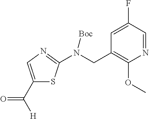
C1(C([H])=O)=CN=C(N(CC2=C(OC)N=CC(F)=C2)[Boc])S1
